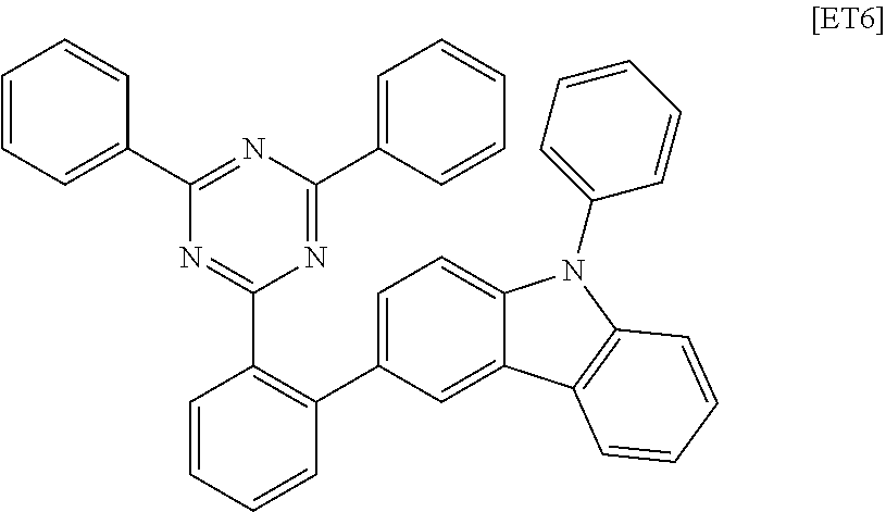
C1(C2=CC=CC=C2)=NC(C2=CC=CC=C2)=NC(C2=C(C3=CC=C4C(=C3)C3=C(N4C4=CC=CC=C4)C=CC=C3)C=CC=C2)=N1
